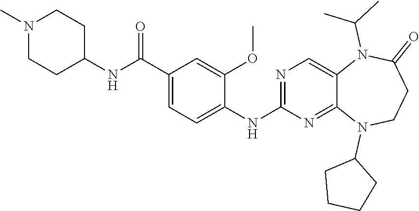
N1(C)CCC(NC(C2=CC=C(NC3=NC=C4C(=N3)N(C3CCCC3)CCC(=O)N4C(C)C)C(OC)=C2)=O)CC1
